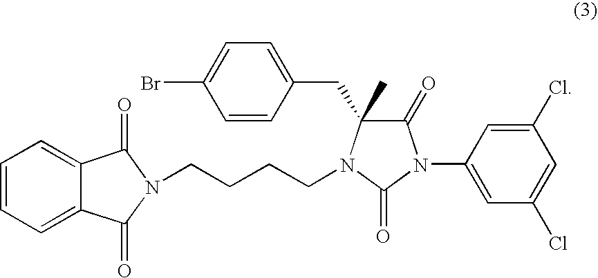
C1=CC(CC2(C)C(=O)N(C3=CC(Cl)=CC(Cl)=C3)C(=O)N2CCCCN2C(=O)C3=CC=CC=C3C2=O)=CC=C1Br
